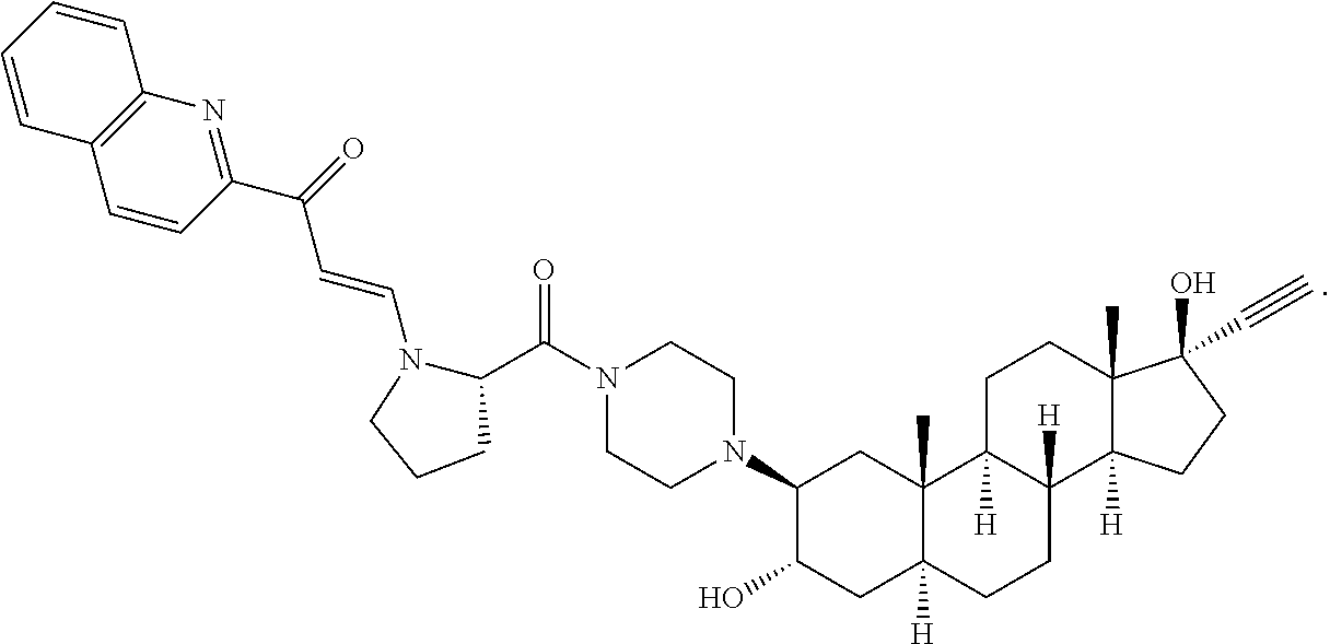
C1(C(N2CCN(C3C(O)CC4([H])C(C)(C3)C3([H])C([H])(CC4)C4([H])C(C)(CC3)C(O)(C#C)CC4)CC2)=O)N(C=CC(C2=NC3=C(C=C2)C=CC=C3)=O)CCC1
